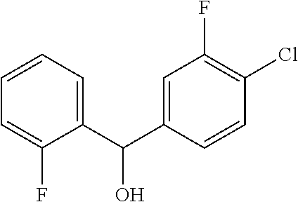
C1(C(C2=CC(F)=C(Cl)C=C2)O)=CC=CC=C1F
